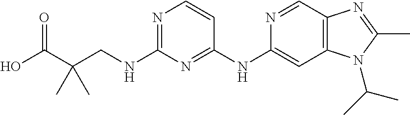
C1(NC2=CC3=C(C=N2)N=C(C)N3C(C)C)=NC(NCC(C(O)=O)(C)C)=NC=C1
